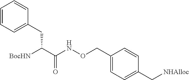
C1(CC(C(NOCC2=CC=C(C[NHAlloc])C=C2)=O)[BocHN])=CC=CC=C1
